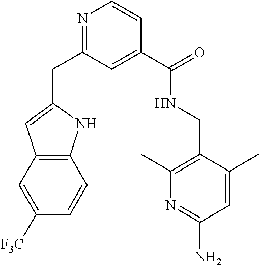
C1(CC2=NC=CC(C(NCC3=C(C)N=C(N)C=C3C)=O)=C2)=CC2=C(N1)C=CC([F3C])=C2
